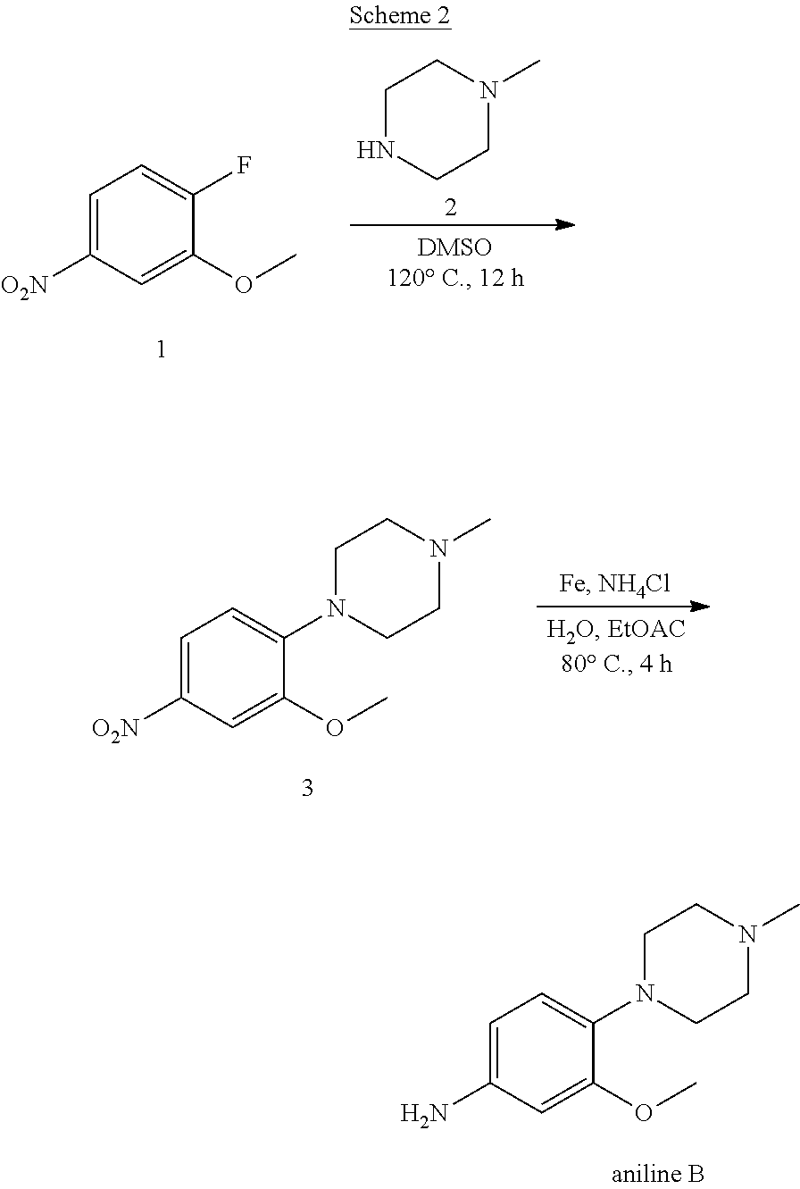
C1=C([O2N])C=C(OC)C(N2CCN(C)CC2)=C1.C1=C(N)C=C(OC)C(N2CCN(C)CC2)=C1.C1=C([O2N])C=C(OC)C(F)=C1.C1NCCN(C)C1
